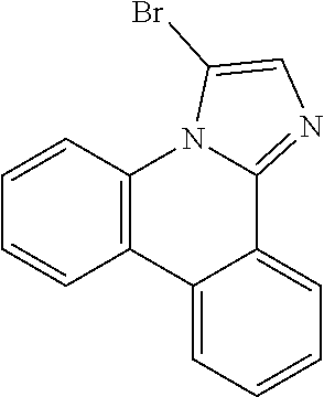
C1=CC2=C(C=C1)C1=CC=CC=C1C1=NC=C(Br)N21
